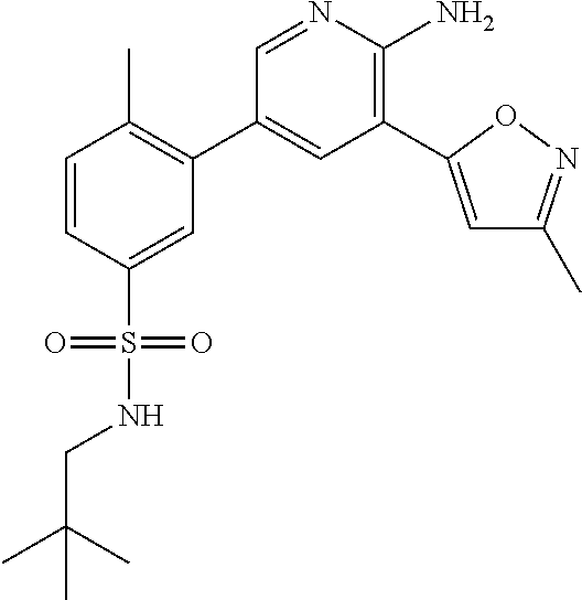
C1=CC(S(=O)(NCC(C)(C)C)=O)=CC(C2=CC(C3=CC(C)=NO3)=C(N)N=C2)=C1C
